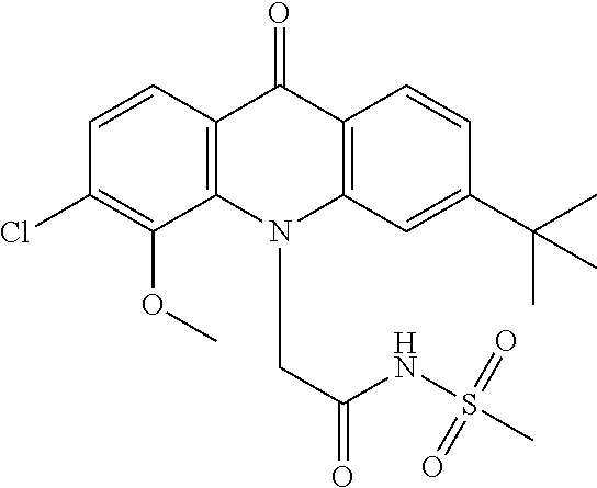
C12=C(N(CC(NS(C)(=O)=O)=O)C3=C(C1=O)C=CC(C(C)(C)C)=C3)C(OC)=C(Cl)C=C2
